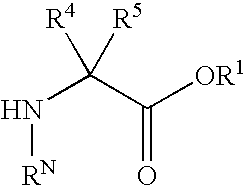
N(C(C([OR1])=O)([R4])[R5])[RN]
